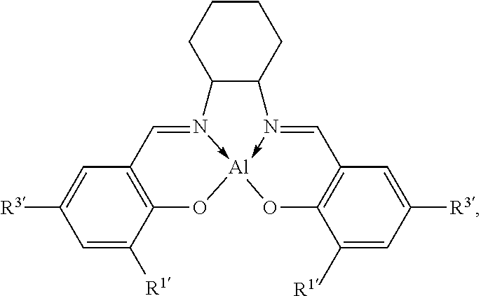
C1=C([R1])C2=C(C=C1[R3])C=N1->[Al]3(-N(=CC4=C(O3)C([R1])=CC([R3])=C4)C3C1CCCC3)O2
